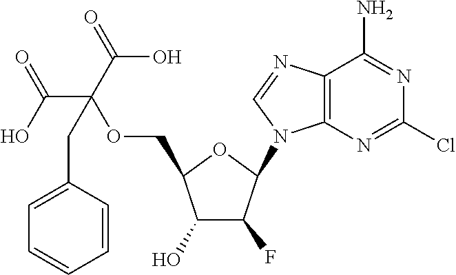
C12=C(N=CN1C1C(F)C(O)C(COC(C(=O)O)(C(=O)O)CC3=CC=CC=C3)O1)C(N)=NC(Cl)=N2
